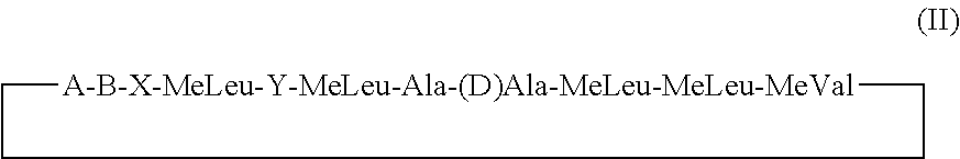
[A-B-X-MeLeu-Y-MeLeu-Ala-(D)Ala-MeLeu-MeLeu-MeVal]1CCCC1
